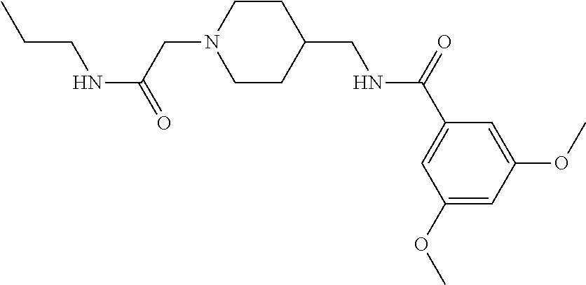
C(CNC(=O)CN1CCC(CNC(C2=CC(OC)=CC(OC)=C2)=O)CC1)C
